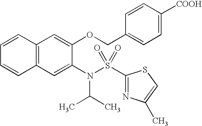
C12=C(C=C(N(C(C)C)S(C3=NC(C)=CS3)(=O)=O)C(OCC3=CC=C([COOH])C=C3)=C1)C=CC=C2
